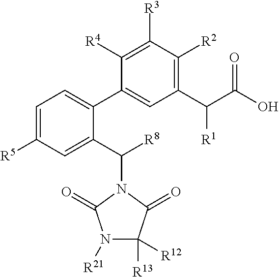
C1=C([R5])C=C(C([R8])N2C(=O)C([R13])([R12])N([R21])C2=O)C(C2=CC(C(C(O)=O)[R1])=C([R2])C([R3])=C2[R4])=C1
